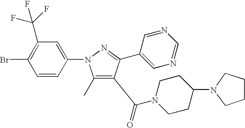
C1(C)=C(C(=O)N2CCC(N3CCCC3)CC2)C(C2=CN=CN=C2)=NN1C1=CC(C(F)(F)F)=C(Br)C=C1
